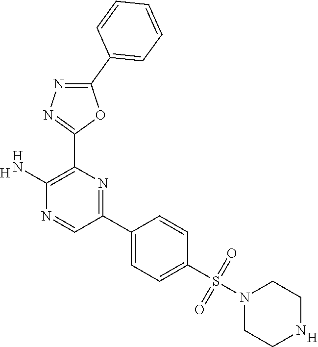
[H].C1(N)=C(C2=NN=C(C3=CC=CC=C3)O2)N=C(C2=CC=C(S(=O)(=O)N3CCNCC3)C=C2)C=N1.[H]
